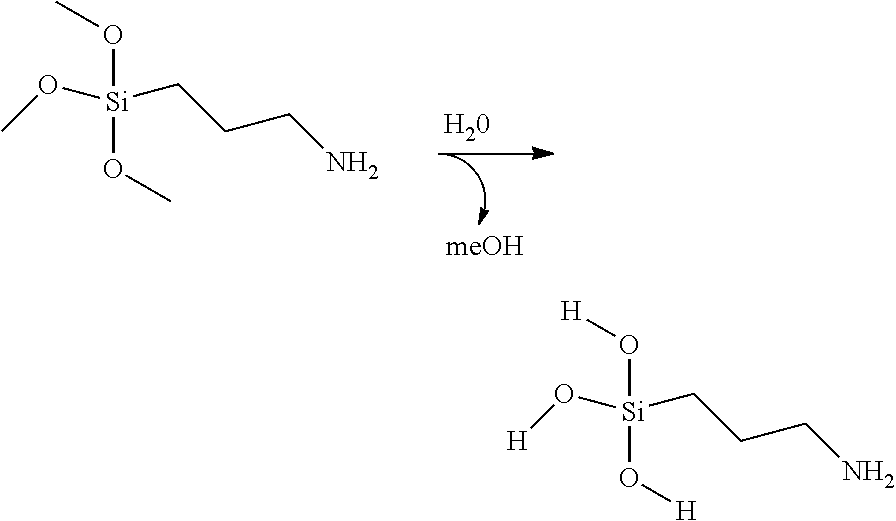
[Si](OC)(OC)(OC)CCCN.[Si](O[H])(O[H])(O[H])CCCN
